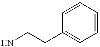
C1=CC=CC=C1CCN
